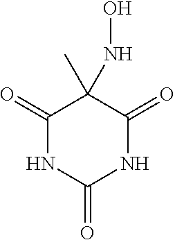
C1(=O)C(C)(NO)C(=O)NC(=O)N1
